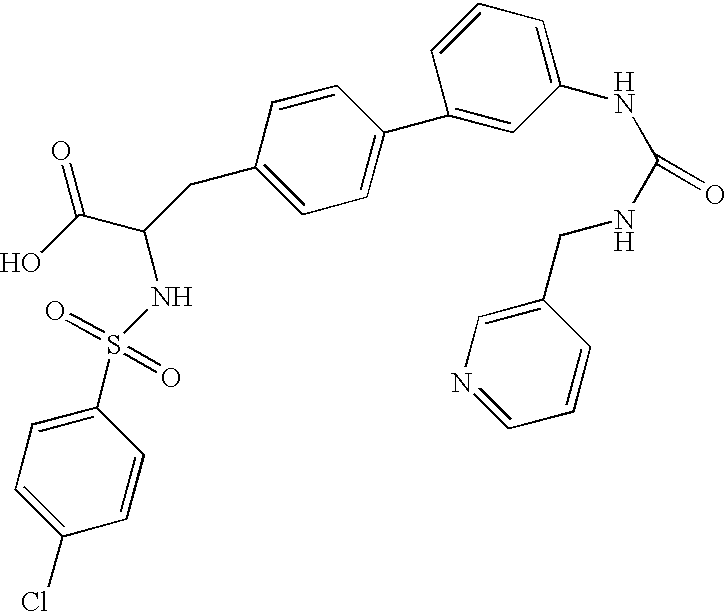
C1=C(Cl)C=CC(S(NC(C(O)=O)CC2=CC=C(C3=CC(NC(NCC4=CN=CC=C4)=O)=CC=C3)C=C2)(=O)=O)=C1
